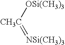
[OSi(CH3)3][CH3C]=[NSi(CH3)3]
